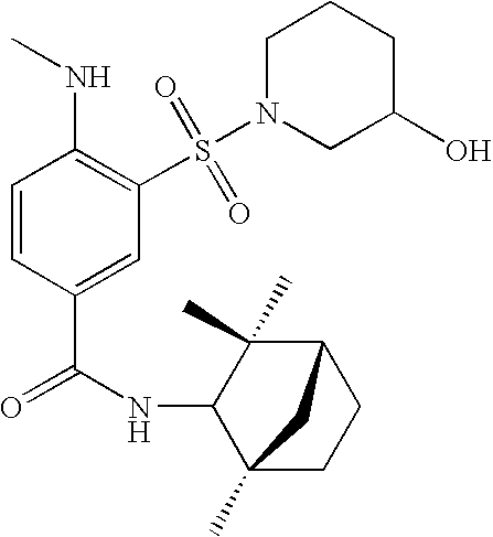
C1=CC(C(=O)NC2C3(C)CCC(C2(C)C)C3)=CC(S(N2CC(O)CCC2)(=O)=O)=C1NC
